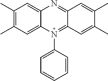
C1(C)=C(C)C=C2C(=C1)N=C1C(=N2C2=CC=CC=C2)C=C(C)C(C)=C1
